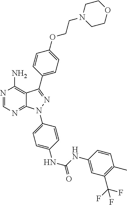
N1=CN=C2C(=C1N)C(C1=CC=C(OCCN3CCOCC3)C=C1)=NN2C1=CC=C(NC(=O)NC2=CC(C(F)(F)F)=C(C)C=C2)C=C1
